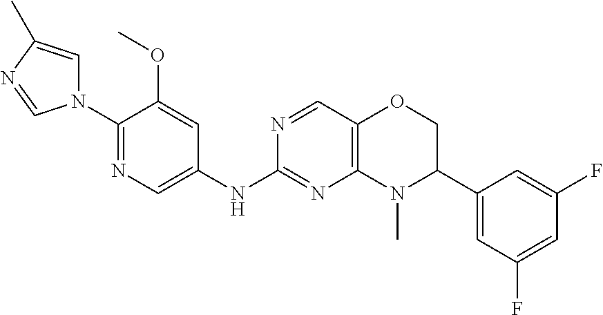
C1(N2C=C(C)N=C2)=NC=C(NC2=NC3=C(C=N2)OCC(C2=CC(F)=CC(F)=C2)N3C)C=C1OC
